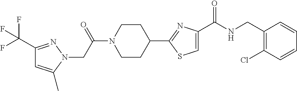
C1(C(F)(F)F)=NN(CC(N2CCC(C3=NC(C(NCC4=C(Cl)C=CC=C4)=O)=CS3)CC2)=O)C(C)=C1
